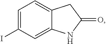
C1=C(I)C=C2C(=C1)CC(=O)N2
